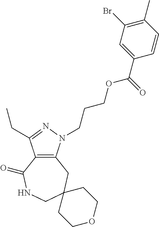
C12=C(N(CCCOC(C3=CC(Br)=C(C)C=C3)=O)N=C1CC)CC1(CNC2=O)CCOCC1
